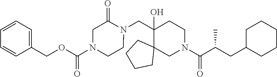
C1(O)(CN2C(=O)CN(C(OCC3=CC=CC=C3)=O)CC2)C2(CN(C(C(CC3CCCCC3)C)=O)CC1)CCCC2
